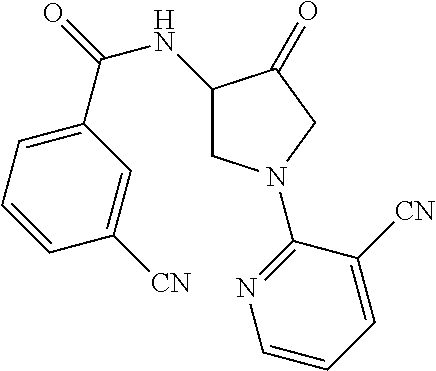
C1(NC(=O)C2=CC=CC([CN])=C2)CN(C2=NC=CC=C2[CN])CC1=O
